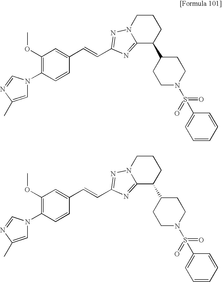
C1=C(C)N=CN1C1=C(OC)C=C(C=CC2=NN3CCCC(C4CCN(S(=O)(=O)C5=CC=CC=C5)CC4)C3=N2)C=C1.C1=C(C)N=CN1C1=C(OC)C=C(C=CC2=NN3CCCC(C4CCN(S(=O)(=O)C5=CC=CC=C5)CC4)C3=N2)C=C1
